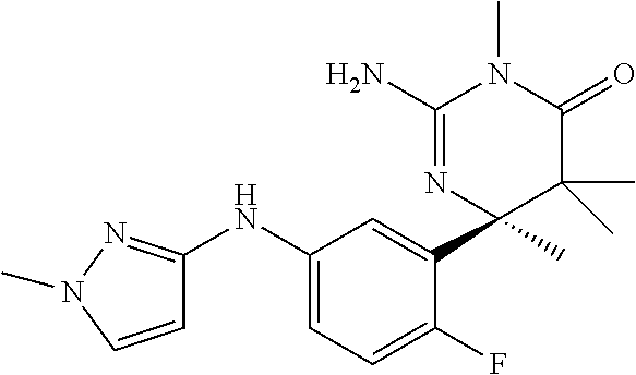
C1(NC2=NN(C)C=C2)=CC=C(F)C(C2(C)C(C)(C)C(=O)N(C)C(N)=N2)=C1
